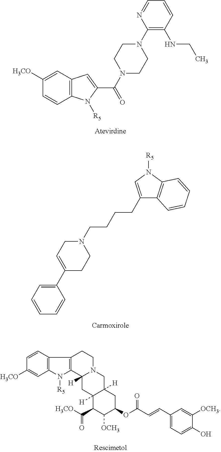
C12=C(C=C([H3CO])C=C1)C=C(C(N1CCN(C3=C(NCC)C=CC=N3)CC1)=O)N2[R5].C1(C2=CCN(CCCCC3=CN([R5])C4=C3C=CC=C4)CC2)=CC=CC=C1.C12=C(C=CC([H3CO])=C1)C1=C(N2[R5])C2([H])N(CC1)CC1([H])C([H])(C2)C(C(=O)[H3CO])C([OCH3])C(OC(C=CC2=CC=C(O)C([OCH3])=C2)=O)C1
